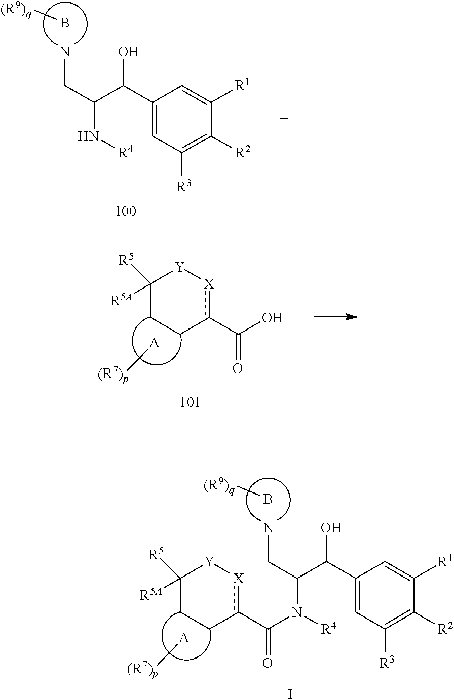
C(C(C(C1=CC([R3])=C([R2])C([R1])=C1)O)N[R4])N.B[(R9)q].[A][(R7)p].C1([R5])([R5A])[Y][X]c(C(O)=O)CC1.B[(R9)q].[A][(R7)p].C(C(C(C1=CC([R3])=C([R2])C([R1])=C1)O)N([R4])C(c1[X][Y]C([R5])([R5A])CC1)=O)N.I
